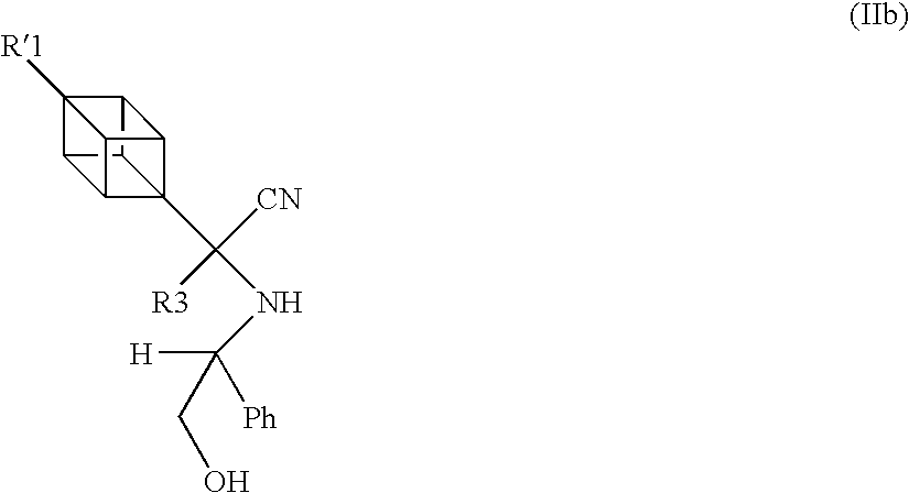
C12([R1])C3C4C5(C([CN])([R3])NC([H])(CO)[Ph])C(C14)C2C53
